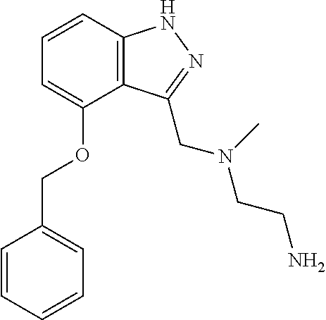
C12=C(C=CC=C1OCC1=CC=CC=C1)NN=C2CN(C)CCN
